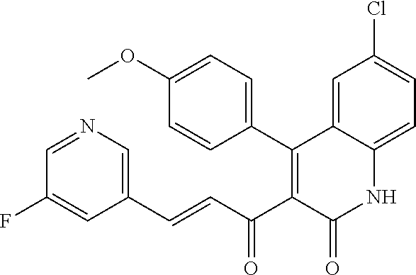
C1(C2=C(C(C=CC3=CN=CC(F)=C3)=O)C(=O)NC3=CC=C(Cl)C=C23)=CC=C(OC)C=C1
